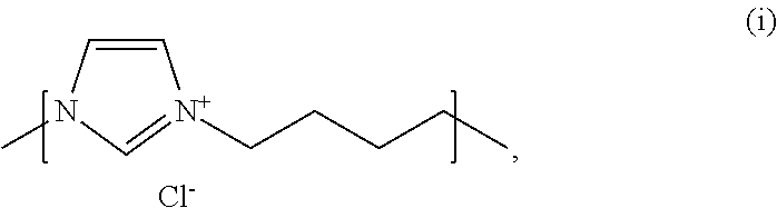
C1=CN(C)C=[N+]1CCCCC.[Cl-]
